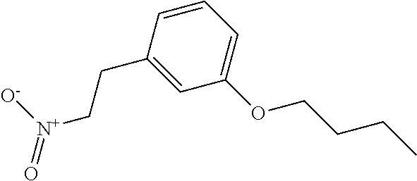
C(CC1=CC(OCCCC)=CC=C1)[N+](=O)[O-]
